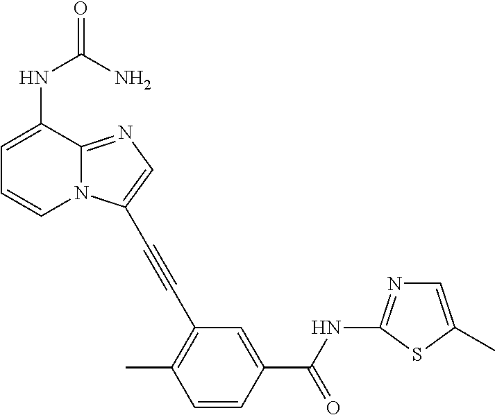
C1=C(NC(=O)N)C2=NC=C(C#CC3=C(C)C=CC(C(=O)NC4=NC=C(C)S4)=C3)N2C=C1
